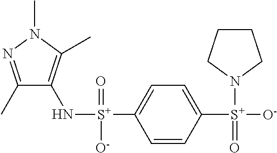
C1(C)=NN(C)C(C)=C1N[S+](C1=CC=C([S+]([O-])(=O)N2CCCC2)C=C1)(=O)[O-]
